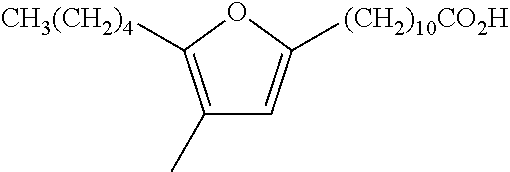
C1(C)=C([CH3(CH2)4])OC([(CH2)10CO2H])=C1
